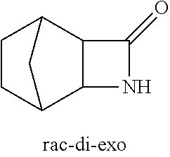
C12C3CCC(C1C(=O)N2)C3
